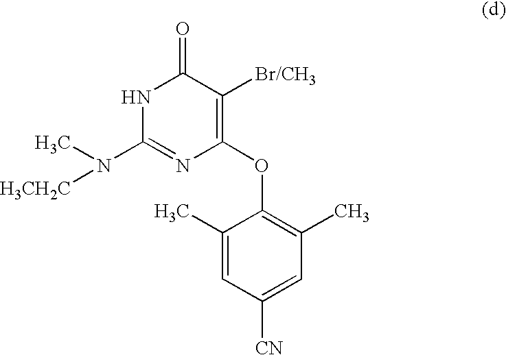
[H3CH2C]N(C)C1=NC(OC2=C(C)C=C([CN])C=C2C)=C([Br/CH3])C(=O)N1
